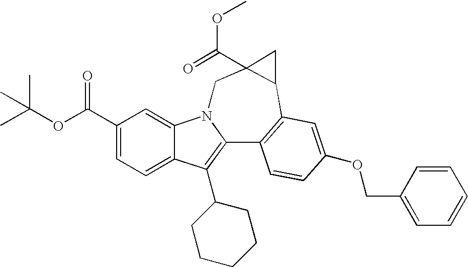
C1(C(OC(C)(C)C)=O)=CC=C2C(=C1)N1C(=C2C2CCCCC2)C2=C(C3C(C(=O)OC)(C1)C3)C=C(OCC1=CC=CC=C1)C=C2
